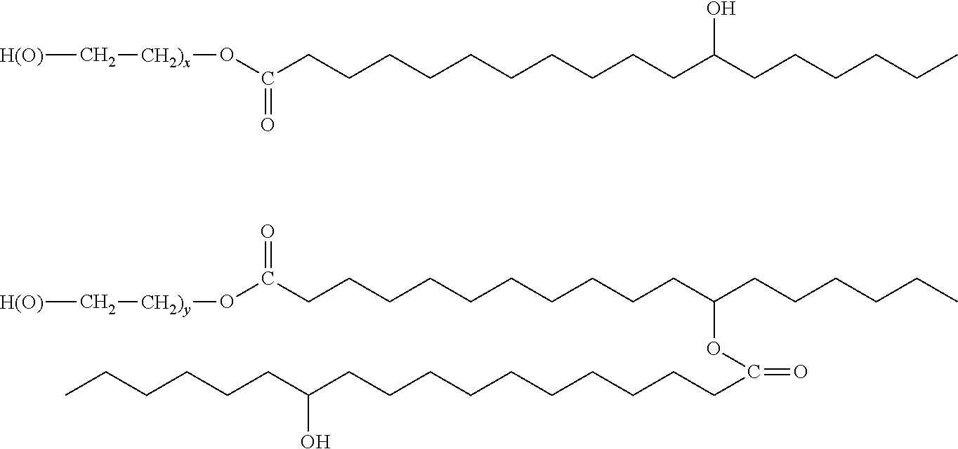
[H(O)]C[CH2)x]OC(CCCCCCCCCCC(CCCCCC)O)=O.[H(O)]C[CH2)y]OC(CCCCCCCCCCC(CCCCCC)OC(CCCCCCCCCCC(CCCCCC)O)=O)=O
